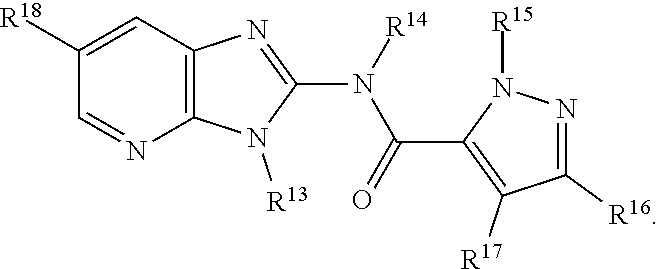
C12=C(N=C(N([R14])C(=O)C3=C([R17])C([R16])=NN3[R15])N1[R13])C=C([R18])C=N2
